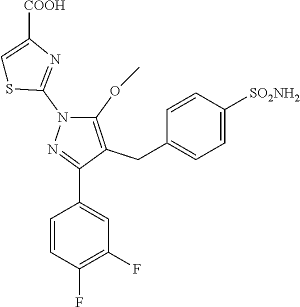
C1=CC(F)=C(F)C=C1C1=NN(C2=NC([COOH])=CS2)C(OC)=C1CC1=CC=C([SO2NH2])C=C1
